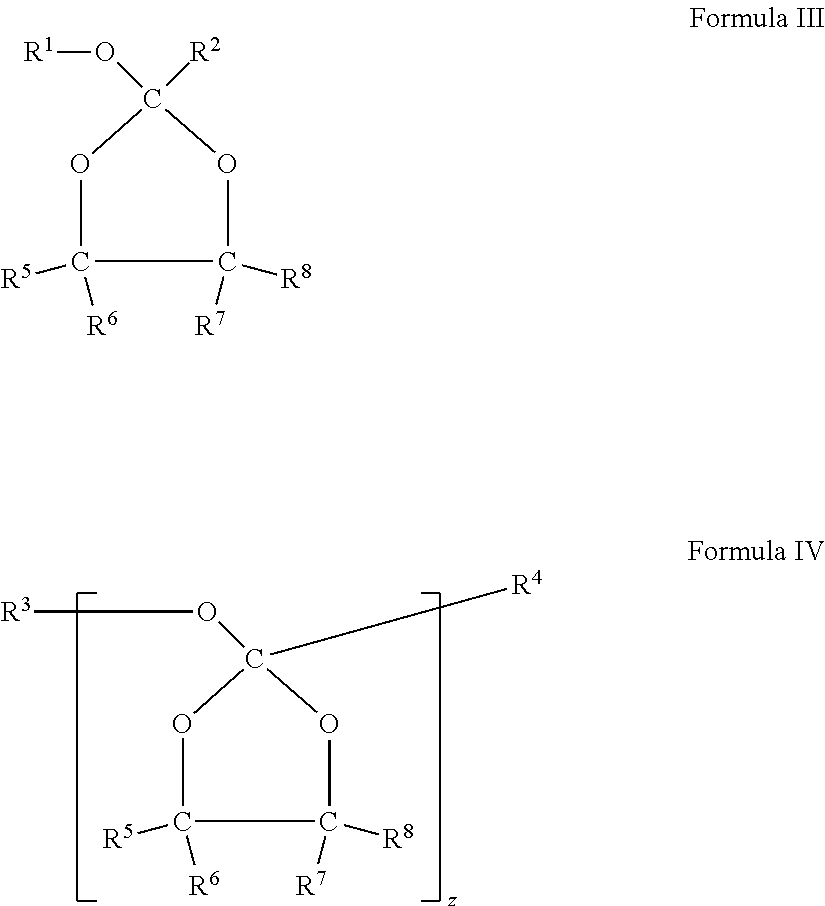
O1C([R5])([R6])C([R8])([R7])OC1(O[R3])[R4].O1C([R5])([R6])C([R8])([R7])OC1(O[R1])[R2]
